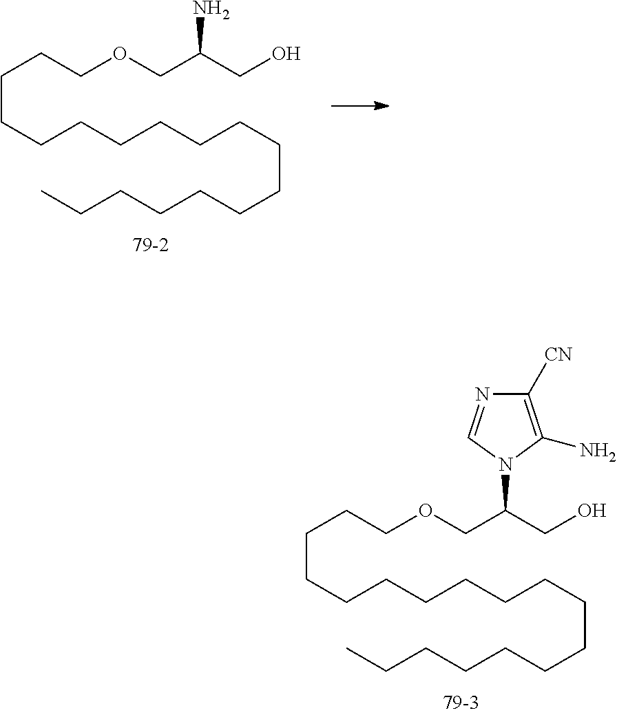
C(CCCCCCCCCCCCC)CCCCOCC(N1C(N)=C([CN])N=C1)CO.C(CCCCCCCCCCCCC)CCCCOCC(N)CO
